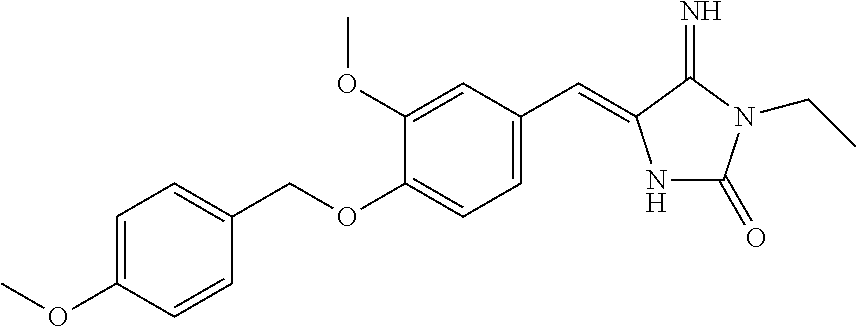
C1=C(OC)C=CC(COC2=CC=C(C=C3NC(=O)N(CC)C3=N)C=C2OC)=C1
